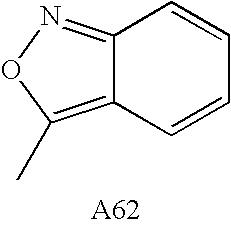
C12=C(C)ON=C1C=CC=C2
